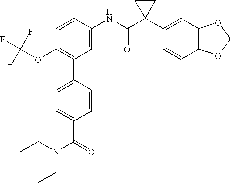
C1=CC(NC(C2(C3=CC4=C(C=C3)OCO4)CC2)=O)=CC(C2=CC=C(C(=O)N(CC)CC)C=C2)=C1OC(F)(F)F
